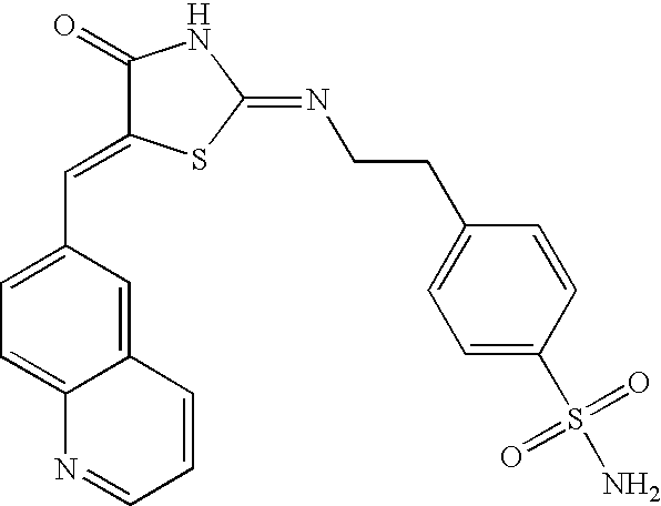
C12=CC(C=C3C(=O)NC(=NCCC4=CC=C(S(N)(=O)=O)C=C4)S3)=CC=C1N=CC=C2
